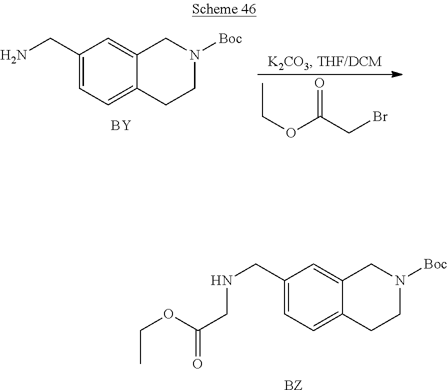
C1(CNCC(=O)OCC)=CC=C2C(=C1)CN([Boc])CC2.[BZ].C1(CN)=CC=C2C(=C1)CN([Boc])CC2.[BY].C(OC(CBr)=O)C
